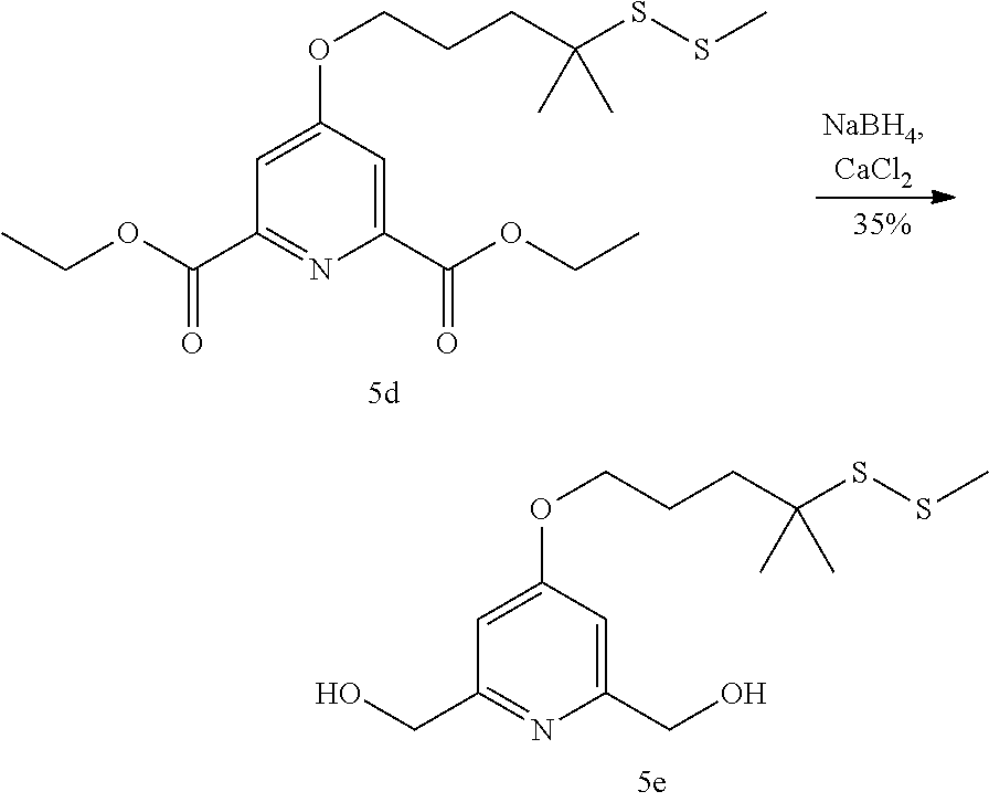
C1=C(OCCCC(SSC)(C)C)C=C(C(=O)OCC)N=C1C(=O)OCC.C1=C(OCCCC(SSC)(C)C)C=C(CO)N=C1CO
